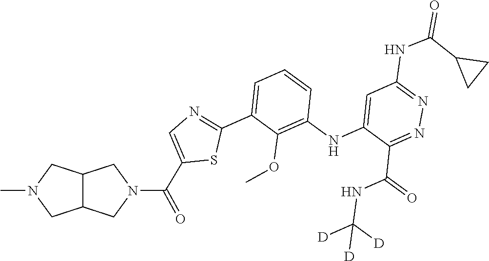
N1=C(C(NC([D])([D])[D])=O)C(NC2=C(OC)C(C3=NC=C(C(=O)N4CC5C(C4)CN(C)C5)S3)=CC=C2)=CC(NC(C2CC2)=O)=N1
